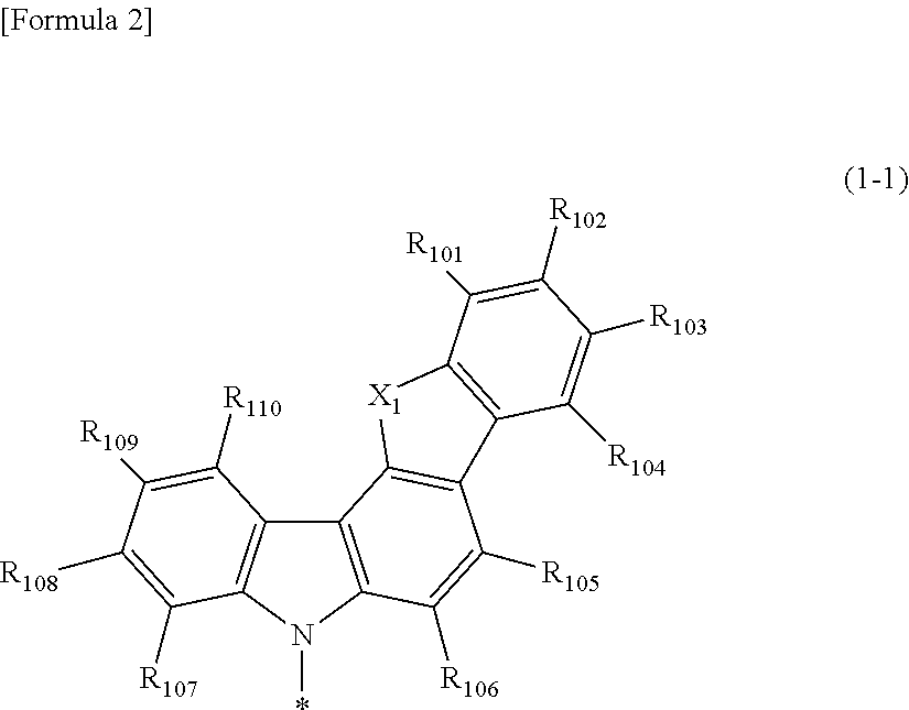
C12=C(N(*)C3=C1C([R110])=C([R109])C([R108])=C3[R107])C([R106])=C([R105])C1=C2[X1]C2=C1C([R104])=C([R103])C([R102])=C2[R101]
